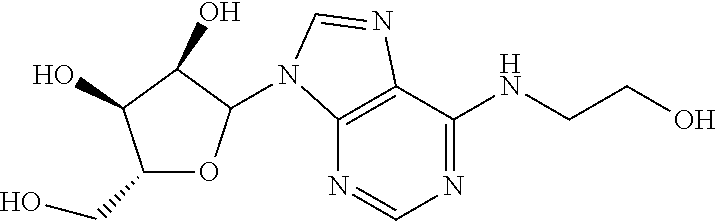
C12=C(C(NCCO)=NC=N1)N=CN2C1OC(CO)C(O)C1O
